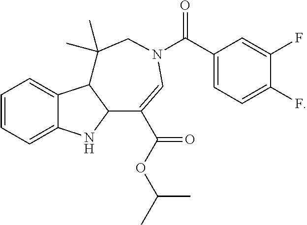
C1=CC=C2C(=C1)C1C(N2)C(C(OC(C)C)=O)=CN(C(C2=CC=C(F)C(F)=C2)=O)CC1(C)C
